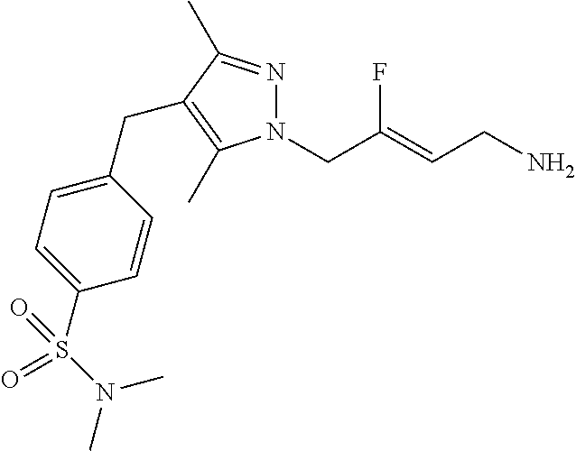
N1=C(C)C(CC2=CC=C(S(N(C)C)(=O)=O)C=C2)=C(C)N1CC(=CCN)F
